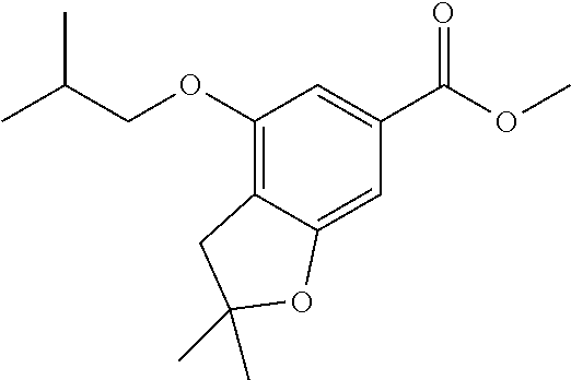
C1(OCC(C)C)=C2C(=CC(C(OC)=O)=C1)OC(C)(C)C2
